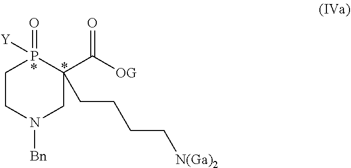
P1(=O)([Y])CCN([Bn])CC1(CCCC[N(Ga)2])C([OG])=O
